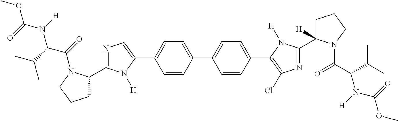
C1=CC(C2=C(Cl)N=C(C3([H])CCCN3C(C(C(C)C)N([H])C(=O)OC)=O)N2[H])=CC=C1C1=CC=C(C2=CN=C(C3CCCN3C(=O)C(C(C)C)N([H])C(=O)OC)N2[H])C=C1
